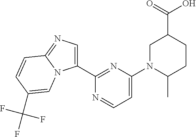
C1(C2=NC(N3C(C)CCC(C(=O)O)C3)=CC=N2)=CN=C2N1C=C(C(F)(F)F)C=C2
